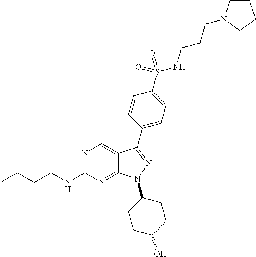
N1=C(NCCCC)N=C2C(=C1)C(C1=CC=C(S(NCCCN3CCCC3)(=O)=O)C=C1)=NN2C1CCC(O)CC1
